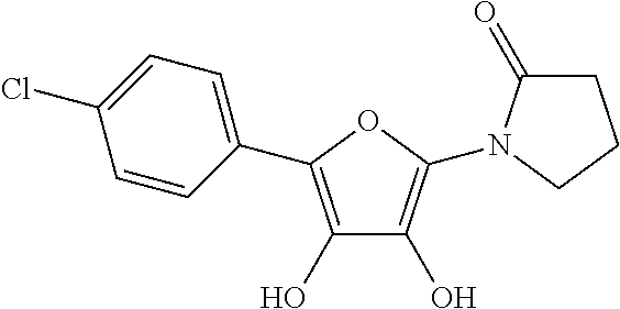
C1(C2=C(O)C(O)=C(N3C(=O)CCC3)O2)=CC=C(Cl)C=C1
